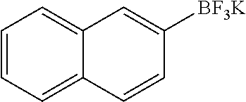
C12=CC=CC=C1C=CC([BF3K])=C2
